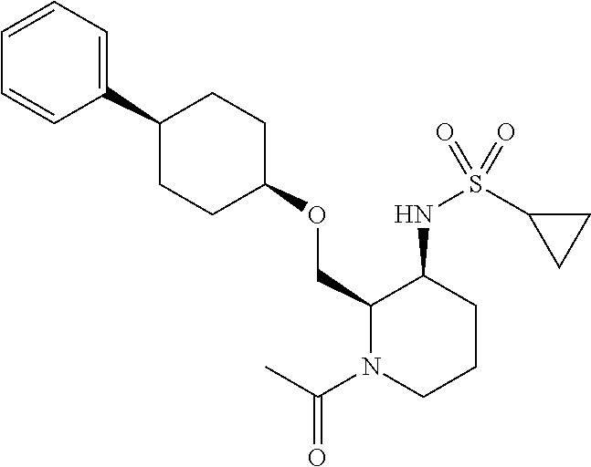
C1(C2CCC(OCC3N(C(C)=O)CCCC3NS(C3CC3)(=O)=O)CC2)=CC=CC=C1
